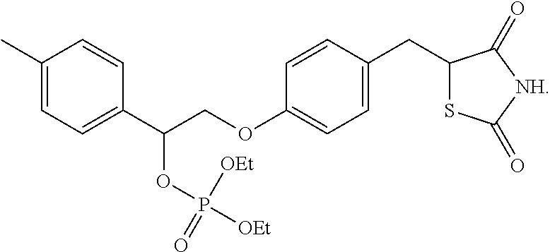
C1(C)=CC=C(C(OP(=O)([OEt])[OEt])COC2=CC=C(CC3SC(=O)[NH]C3=O)C=C2)C=C1
